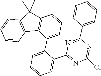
C1(Cl)=NC(C2=CC=CC=C2)=NC(C2=CC=CC=C2C2=CC=CC3=C2C2=C(C=CC=C2)C3(C)C)=N1
